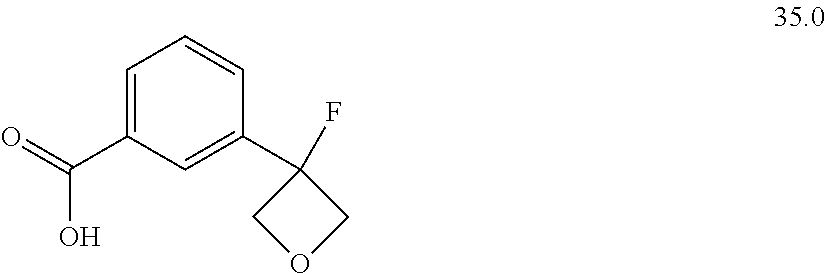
C1=C(C(=O)O)C=C(C2(F)COC2)C=C1
